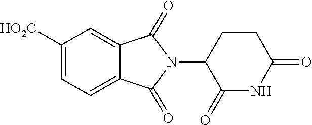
C1([HO2C])=CC=C2C(=C1)C(=O)N(C1C(=O)NC(=O)CC1)C2=O
